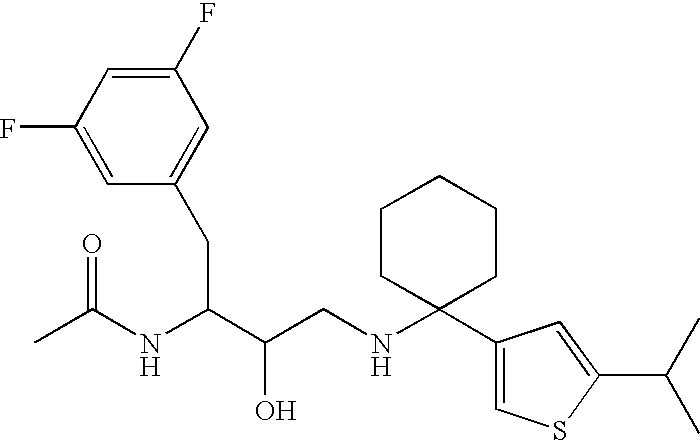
CC(NC(C(CNC1(C2=CSC(C(C)C)=C2)CCCCC1)O)CC1=CC(F)=CC(F)=C1)=O
